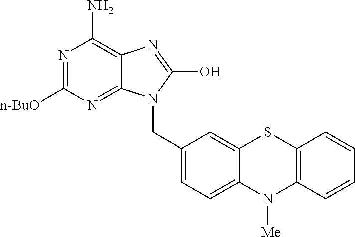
N1=C([n-BuO])N=C2C(=C1N)N=C(O)N2CC1=CC=C2C(=C1)SC1=C(N2[Me])C=CC=C1
